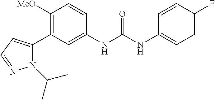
C1([MeO])=C(C2=CC=NN2C(C)C)C=C(NC(NC2=CC=C(F)C=C2)=O)C=C1
